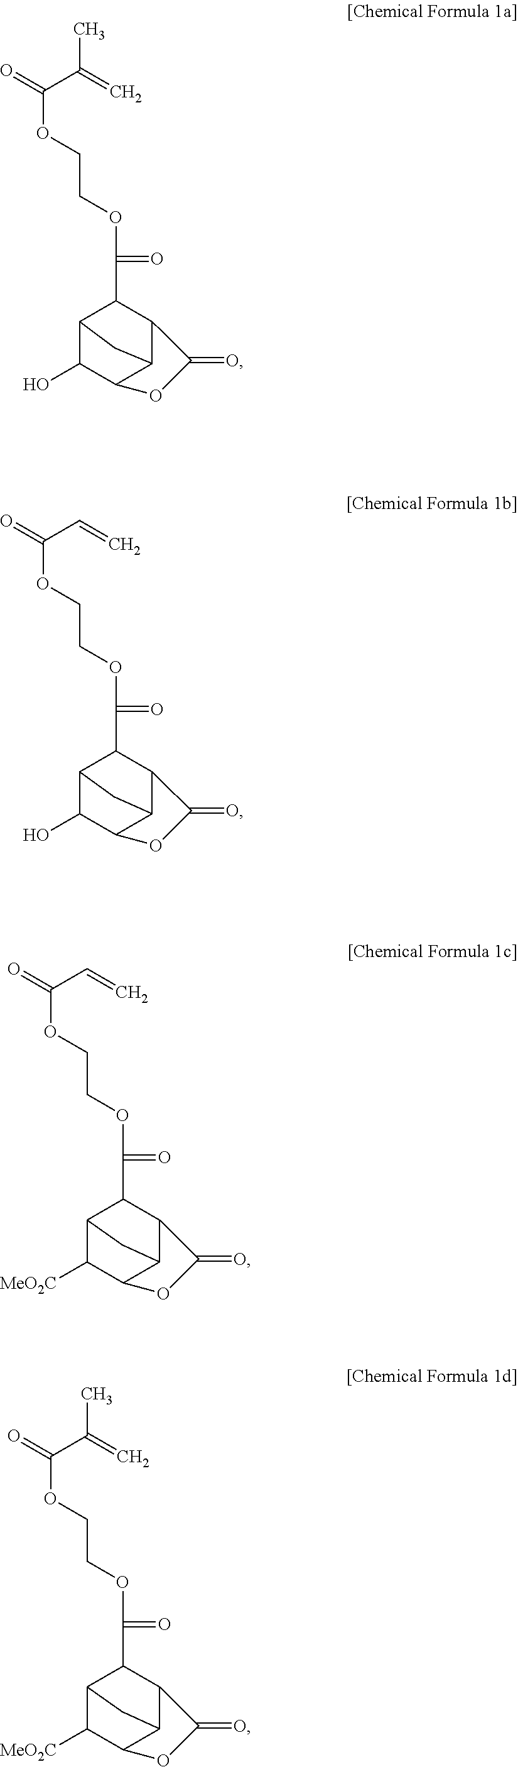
O=C(OCCOC(=O)C1C2C(O)C3C(C1C(=O)O3)C2)C(C)=C.O=C(OCCOC(=O)C1C2C(O)C3C(C1C(=O)O3)C2)C=C.O=C(OCCOC(=O)C1C2C([MeO2C])C3C(C1C(=O)O3)C2)C=C.O=C(OCCOC(=O)C1C2C([MeO2C])C3C(C1C(=O)O3)C2)C(=C)C
